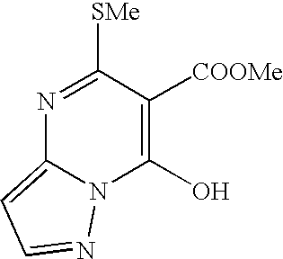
N1=C([SMe])C([COOMe])=C(O)N2C1=CC=N2
